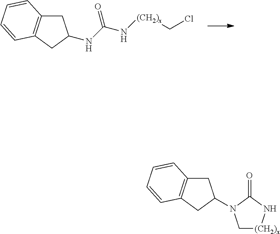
C1C2=C(CC1NC(=O)N[(CH2)x]CCl)C=CC=C2.C1C2=C(CC1N1C[(CH2)x]NC1=O)C=CC=C2
